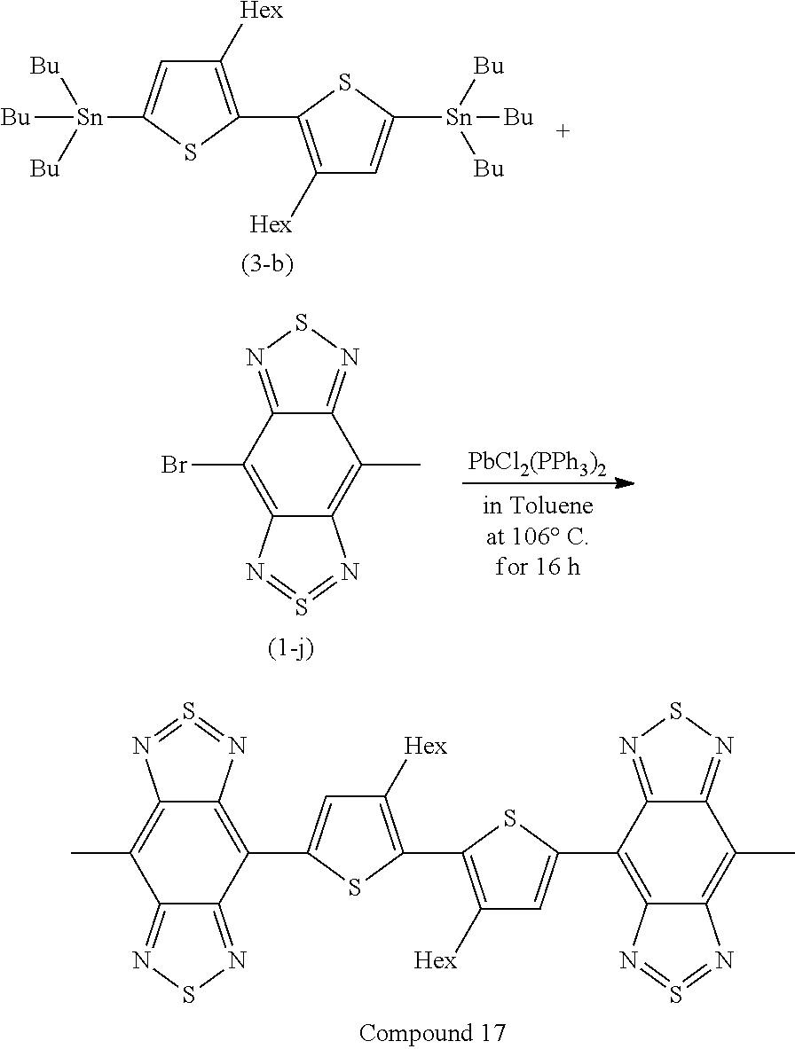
C1([Hex])=C(C2=C([Hex])C=C([Sn]([Bu])([Bu])[Bu])S2)SC([Sn]([Bu])([Bu])[Bu])=C1.C12=NSN=C1C(Br)=C1C(=C2C)N=S=N1.[PbCl2(PPh3)2].C1([Hex])=C(C2=C([Hex])C=C(C3=C4C(=C(C)C5=NSN=C53)N=S=N4)S2)SC(C2=C3C(=C(C)C4=NSN=C42)N=S=N3)=C1
